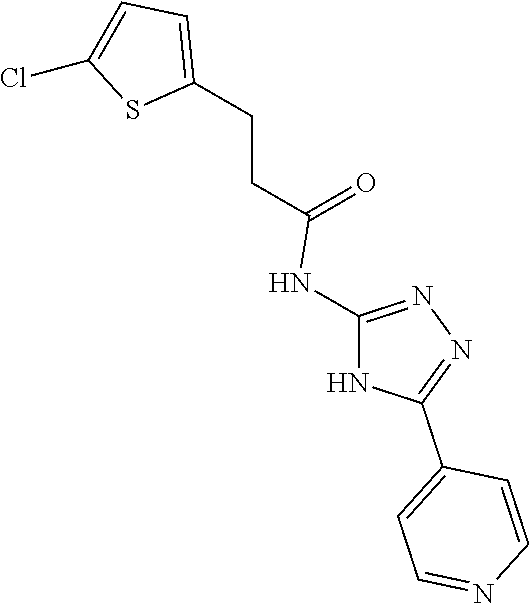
C(C(=O)NC1=NN=C(C2=CC=NC=C2)N1)CC1=CC=C(Cl)S1
